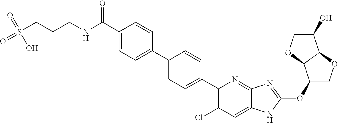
C(CCNC(C1=CC=C(C2=CC=C(C3=C(Cl)C=C4C(=N3)N=C(OC3COC5C3OCC5O)N4)C=C2)C=C1)=O)S(=O)(=O)O
